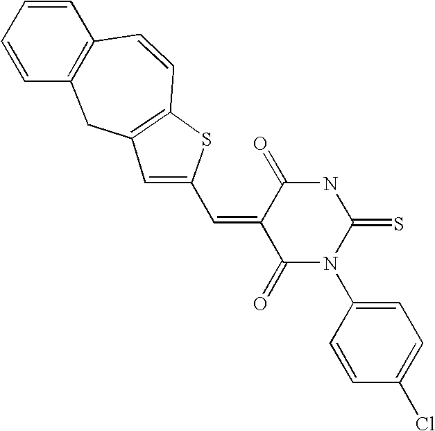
C1=CC=CC2=C1C=CC1=C(C2)C=C(C=C2C(=O)N(C3=CC=C(Cl)C=C3)C(=S)NC2=O)S1
